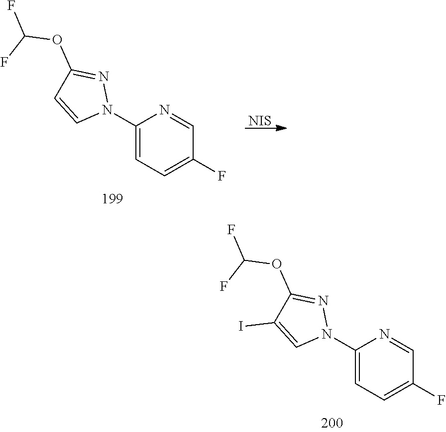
[NIS].C1(N2N=C(OC(F)F)C=C2)=CC=C(F)C=N1.C1(N2N=C(OC(F)F)C(I)=C2)=CC=C(F)C=N1
